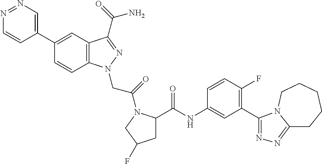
N1=NC=C(C2=CC3=C(C=C2)N(CC(=O)N2C(C(NC4=CC(C5=NN=C6CCCCCN65)=C(F)C=C4)=O)CC(F)C2)N=C3C(=O)N)C=C1
